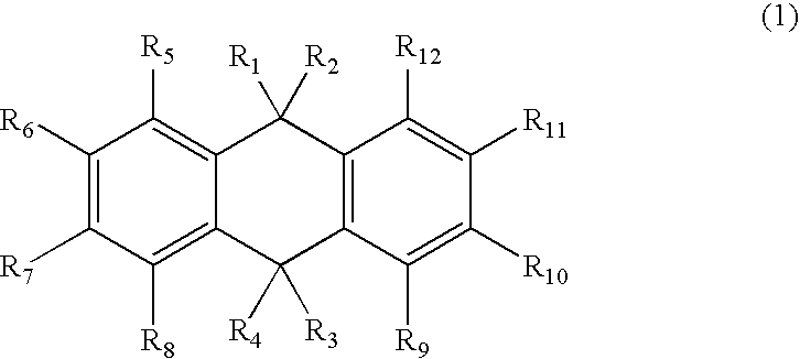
C1([R6])=C([R7])C([R8])=C2C(=C1[R5])C([R1])([R2])C1=C(C2([R4])[R3])C([R9])=C([R10])C([R11])=C1[R12]
